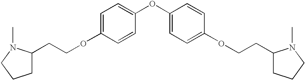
C1=C(OCCC2CCCN2C)C=CC(OC2=CC=C(OCCC3CCCN3C)C=C2)=C1
